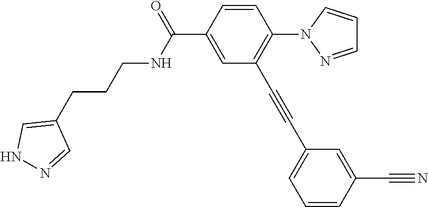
C1=CC(C(=O)NCCCC2=CNN=C2)=CC(C#CC2=CC=CC(C#N)=C2)=C1N1N=CC=C1
